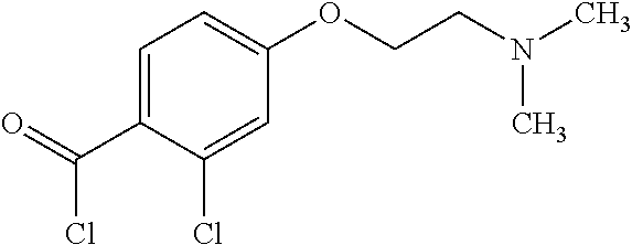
C1=C(C(=O)Cl)C(Cl)=CC(OCCN(C)C)=C1
